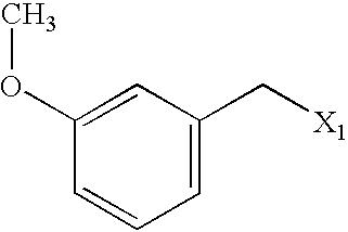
COC1=CC(C[X1])=CC=C1
